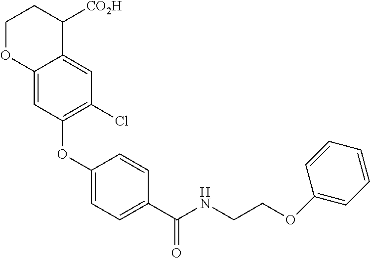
C12=CC(OC3=CC=C(C(NCCOC4=CC=CC=C4)=O)C=C3)=C(Cl)C=C1C([CO2H])CCO2
